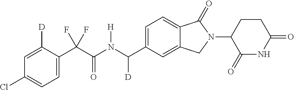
C1=C([D])C(C(C(N(C(C2=CC=C3C(=C2)CN(C2C(=O)NC(=O)CC2)C3=O)[D])[H])=O)(F)F)=CC=C1Cl
